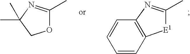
O1C(C)=NC(C)(C)C1.[E1]1C(C)=NC2=C1C=CC=C2
